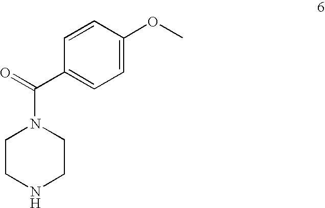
C1CNCCN1C(=O)C1=CC=C(OC)C=C1
